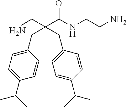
NCCNC(C(CN)(CC1=CC=C(C(C)C)C=C1)CC1=CC=C(C(C)C)C=C1)=O
